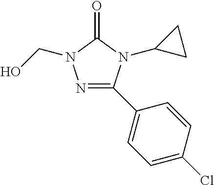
N1=C(C2=CC=C(Cl)C=C2)N(C2CC2)C(=O)N1CO
